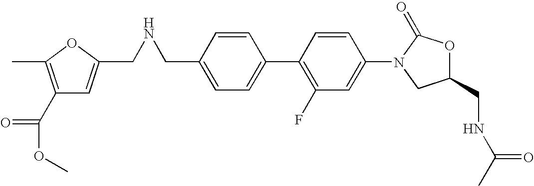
C1=C(CNCC2=CC(C(OC)=O)=C(C)O2)C=CC(C2=C(F)C=C(N3CC(CNC(C)=O)OC3=O)C=C2)=C1
